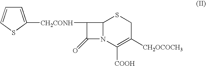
C12N(C([COOH])=C([CH2OCOCH3])CS1)C(=O)C2[CH2CONH]C1=CC=CS1
